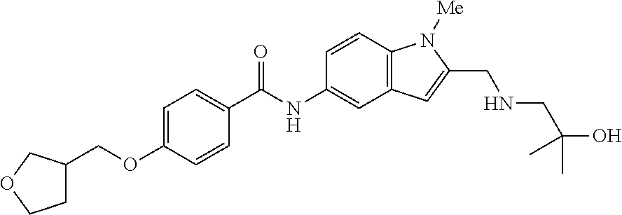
C1C(COC2=CC=C(C(=O)NC3=CC4=C(C=C3)N([Me])C(CNCC(O)(C)C)=C4)C=C2)COC1
